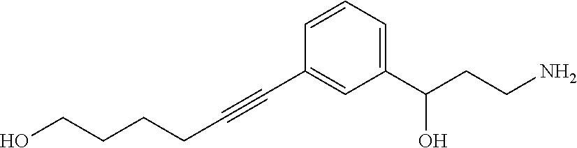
C(#CC1=CC(C(CCN)O)=CC=C1)CCCCO
